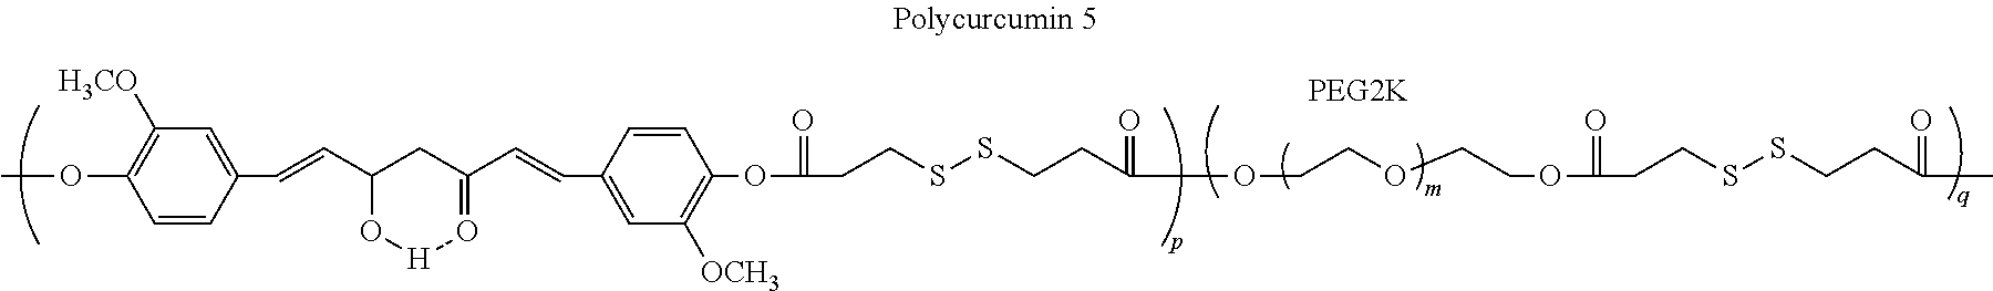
COC1=C([H3CO])C=C(C=CC2O[H]O=C(C=CC3=CC([OCH3])=C(OC(=O)CCSSCCC(=O)OCCOCCOC(=O)CCSSCCC(=O)C)C=C3)C2)C=C1
